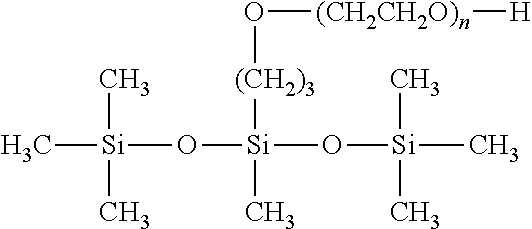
C[Si](O[Si]([(CH2)3]O[(CH2CH2O)n][H])(C)O[Si](C)(C)C)(C)C
